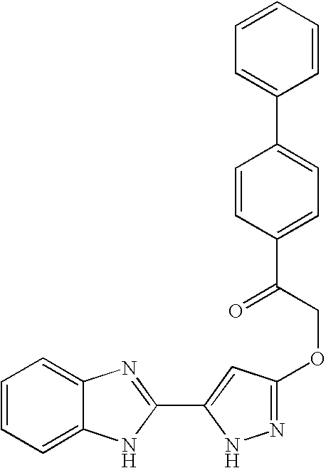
C1=CC=C2C(=C1)N=C(C1=CC(OCC(C3=CC=C(C4=CC=CC=C4)C=C3)=O)=NN1)N2
